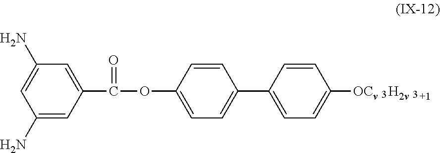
C1(N)=CC(N)=CC(C(OC2=CC=C(C3=CC=C([OCv    H2v    +1])C=C3)C=C2)=O)=C1
